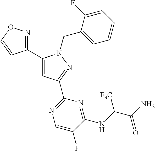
C1(C2=NOC=C2)=CC(C2=NC=C(F)C(NC(C(N)=O)[F3C])=N2)=NN1CC1=CC=CC=C1F
